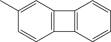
C1=CC2=C(C=C1C)C1=C2C=CC=C1
